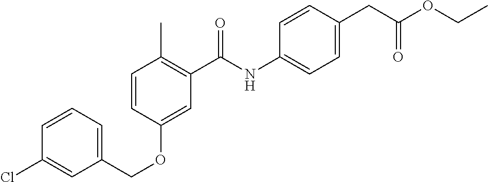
C1=CC(OCC2=CC=CC(Cl)=C2)=CC(C(NC2=CC=C(CC(OCC)=O)C=C2)=O)=C1C
